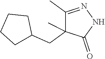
C1(C)=NNC(=O)C1(CC1CCCC1)C
